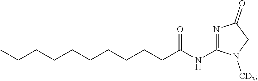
C(CCCC(=O)NC1=NC(=O)CN1[CD3])CCCCCC
